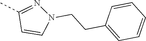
C1(C)=NN(CCC2=CC=CC=C2)C=C1
